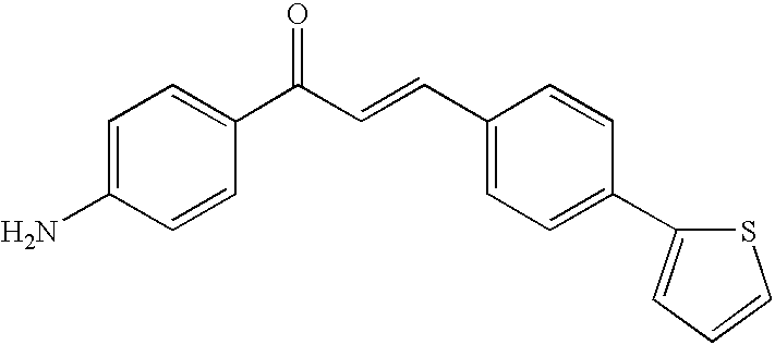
C1=C(N)C=CC(C(=O)C=CC2=CC=C(C3=CC=CS3)C=C2)=C1
